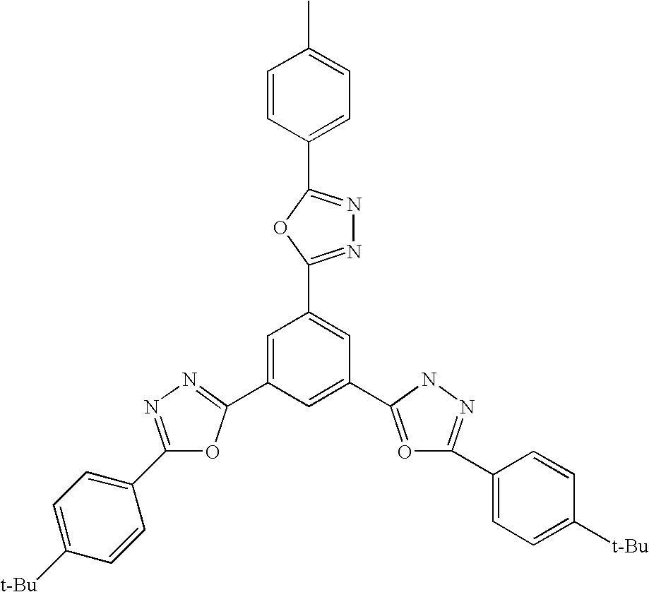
C1(C2=CC=C([t-Bu])C=C2)=NN=C(C2=CC(C3=NN=C(C4=CC=C(C)C=C4)O3)=CC(C3=OC(C4=CC=C([t-Bu])C=C4)=NN3)=C2)O1
